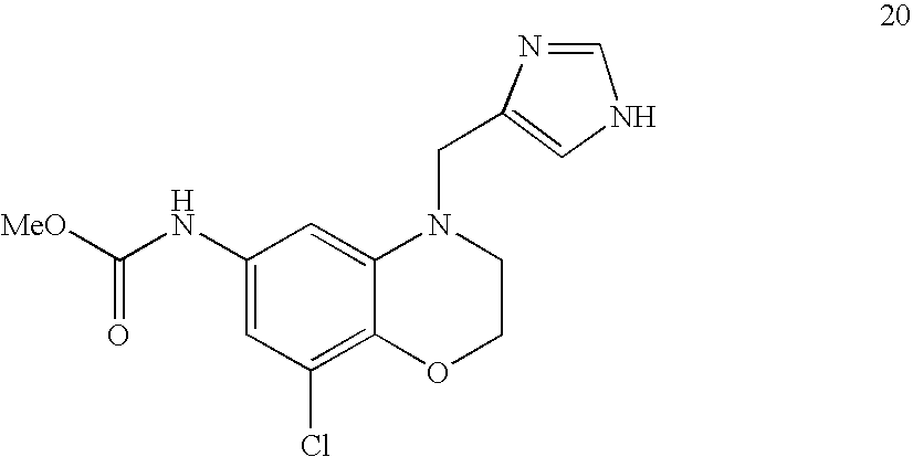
C1(NC([MeO])=O)=CC(Cl)=C2C(=C1)N(CC1=CNC=N1)CCO2
